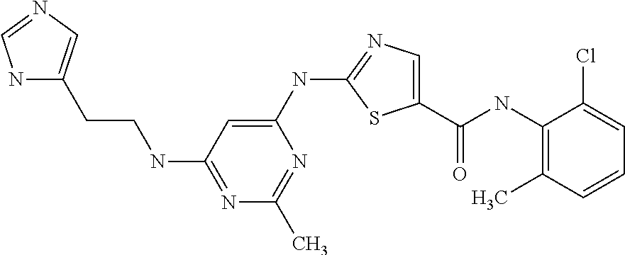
C1(NC(C2=CN=C(NC3=CC(NCCC4=CN=CN4)=NC(C)=N3)S2)=O)=C(C)C=CC=C1Cl
